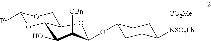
C1(O)C([OBn])C(OC2CCC([NSO2Ph][CO2Me])CC2)OC2C1OC([Ph])OC2
